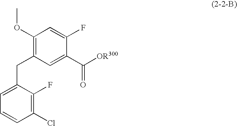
C1(Cl)=C(F)C(CC2=C(OC)C=C(F)C(C([OR300])=O)=C2)=CC=C1
